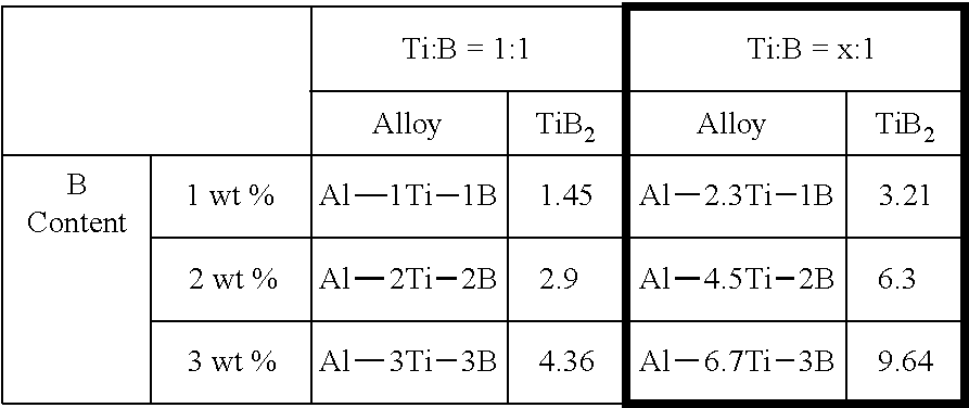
[Alloy].[1 wt %].[BContent].[2 wt %].[3 wt %].[1.45].[2.9].[4.36].[TiB2].[Alloy].[3.21].[6.3].[9.64].[TiB2].[Ti:B = 1:1].[Ti:B = x:1].[Al][1Ti][1B].[Al][2Ti][2B].[Al][3Ti][3B].[Al][2.3Ti][1B].[Al][4.5Ti][2B].[Al][6.7Ti][3B]
